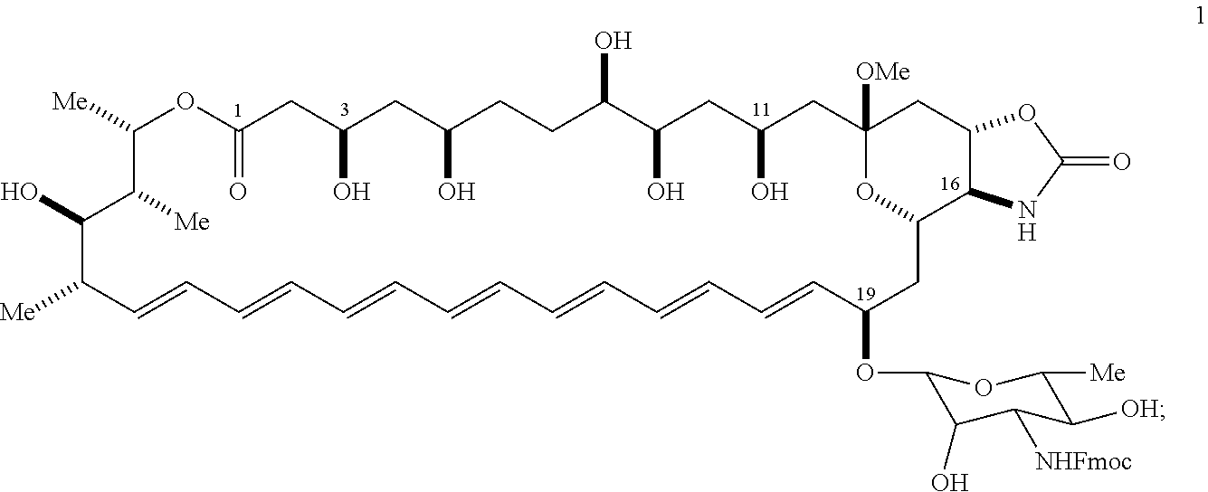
C1([Me])OC(=O)CC(O)CC(O)CCC(O)C(O)CC(O)CC2([OMe])CC3C(C(O2)CC(OC2C(O)C([NHFmoc])C([OH])C([Me])O2)C=CC=CC=CC=CC=CC=CC=CC([Me])C(O)C1[Me])NC(=O)O3
